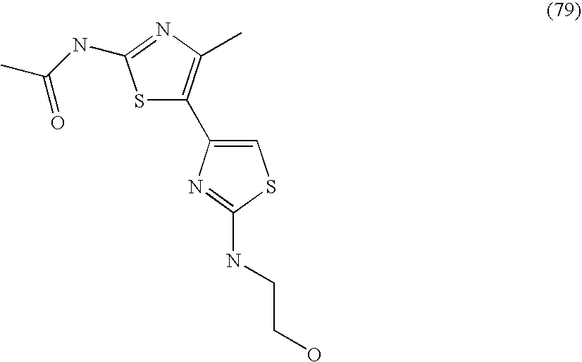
S1C(C2=CSC(NCCO)=N2)=C(C)N=C1NC(C)=O
